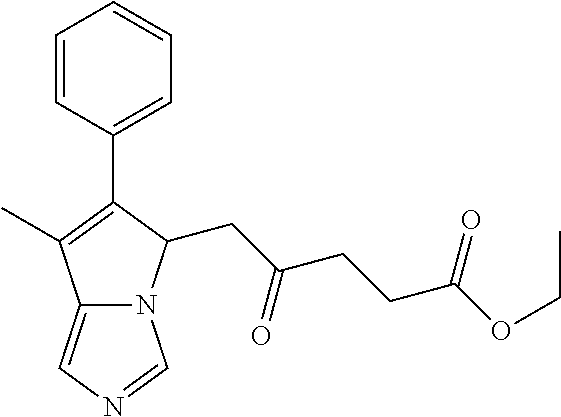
C(CC(=O)OCC)C(CC1N2C(=CN=C2)C(C)=C1C1=CC=CC=C1)=O
